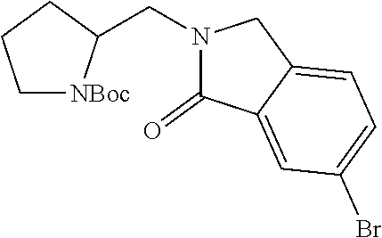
C1[NBoc]C(CN2C(=O)C3=CC(Br)=CC=C3C2)CC1
